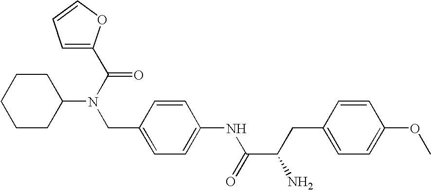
C1CC(N(CC2=CC=C(NC(C(CC3=CC=C(OC)C=C3)N)=O)C=C2)C(=O)C2=CC=CO2)CCC1
